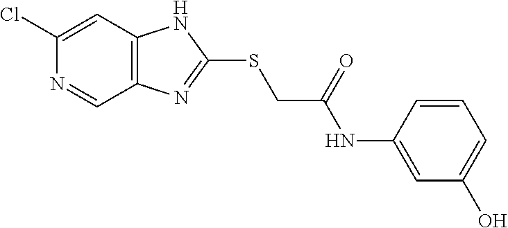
C1(Cl)=CC2=C(C=N1)N=C(SCC(NC1=CC(O)=CC=C1)=O)N2
